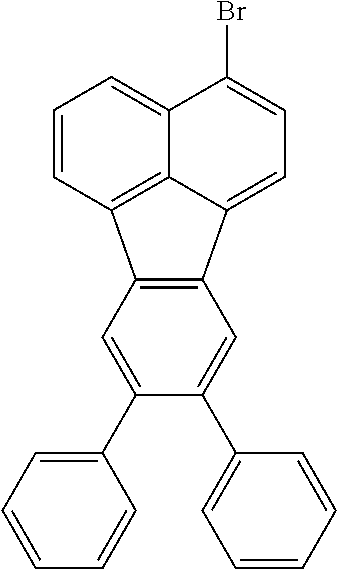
C12=C(C=C(C3=CC=CC=C3)C(C3=CC=CC=C3)=C1)C1=C3C(=CC=C1)C(Br)=CC=C23
